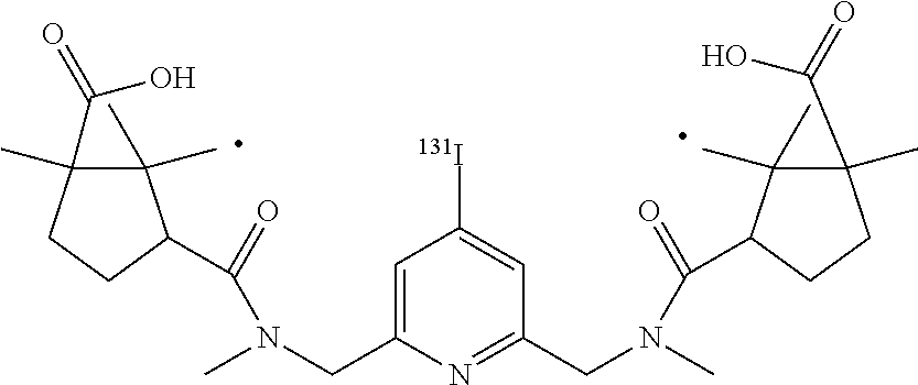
C1=C(CN(C)C(=O)C2C(C)(C)C(C(=O)O)(C)CC2)N=C(CN(C)C(=O)C2C(C)(C)C(C)(C(=O)O)CC2)C=C1[131I]
